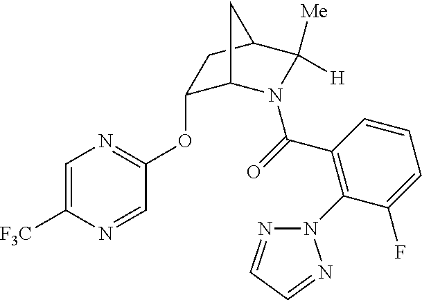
C1(OC2=NC=C([F3C])N=C2)C2N(C(=O)C3=C(N4N=CC=N4)C(F)=CC=C3)C([Me])([H])C(C1)C2
